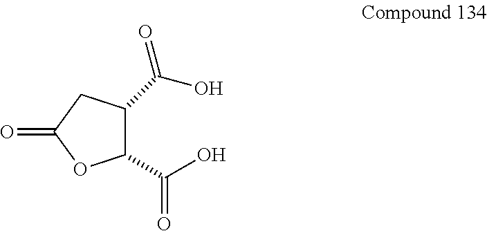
C1(C(O)=O)C(C(=O)O)CC(=O)O1
